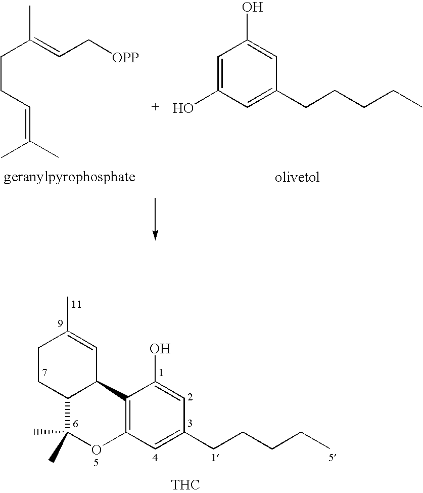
C(CC=C(C)C)C(=CC[OPP])C.C1=C(O)C=C(CCCCC)C=C1O.C1CC2C(C=C1C)C1=C(OC2(C)C)C=C(CCCCC)C=C1O.[THC]
